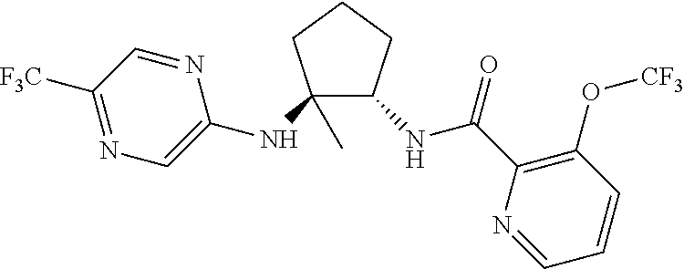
C1(NC2=CN=C([F3C])C=N2)(C)C(NC(=O)C2=C(O[CF3])C=CC=N2)CCC1
